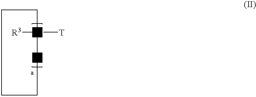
[Si]([R3])[T].[X]
